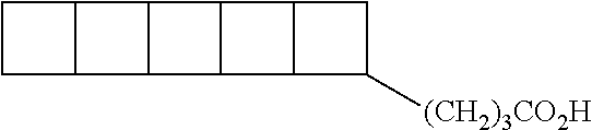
C1C2C(C1)C1C2C2C1C1C2C([(CH2)3CO2H])C1
